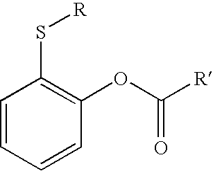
C1=CC(OC([R])=O)=C(S[R])C=C1
